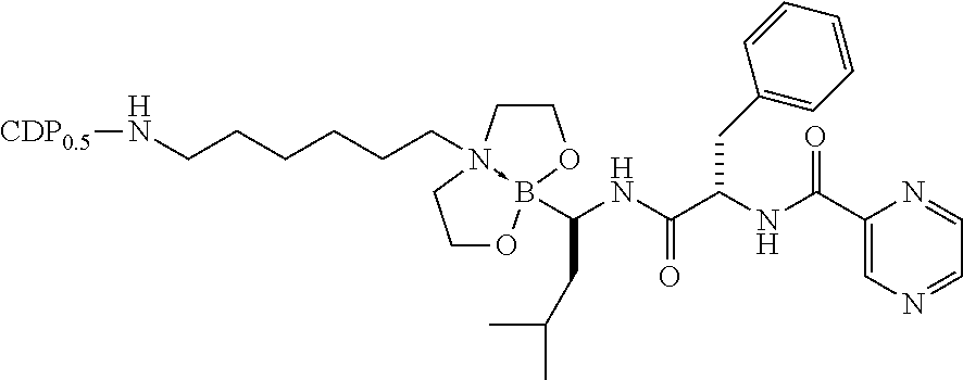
C(CCCCCN[CDP0.5])N12->B(C(NC(C(NC(C3=CN=CC=N3)=O)CC3=CC=CC=C3)=O)CC(C)C)(OCC1)OCC2
